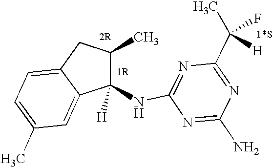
C1(NC2=NC(C(C)(F)[H])=NC(N)=N2)([H])C(C)CC2=CC=C(C)C=C12
